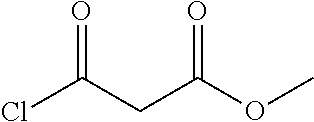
ClC(CC(=O)OC)=O
